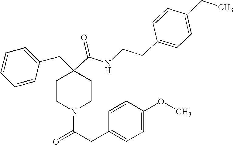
C1=CC=CC(CC2(C(=O)NCCC3=CC=C(CC)C=C3)CCN(C(CC3=CC=C(OC)C=C3)=O)CC2)=C1
